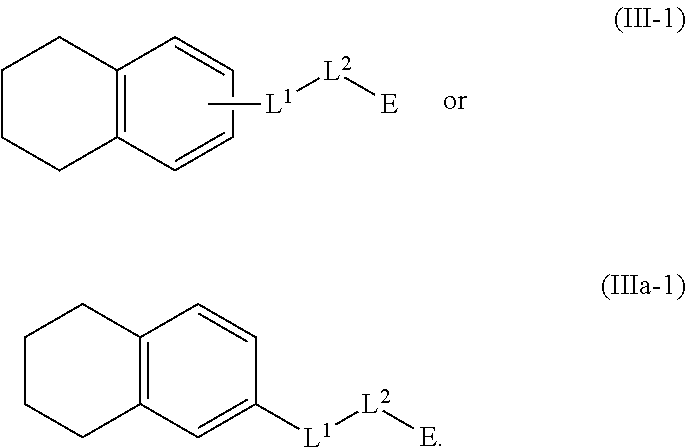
C1C2=C(CCC1)C=CC([L1][L2][E])=C2.C[L1][L2][E].C1C2=C(CCC1)C=CC=C2
